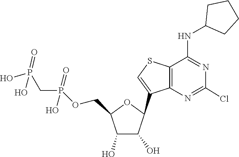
C1(C2C(O)C(O)C(COP(=O)(CP(=O)(O)O)O)O2)=CSC2=C1N=C(Cl)N=C2NC1CCCC1
